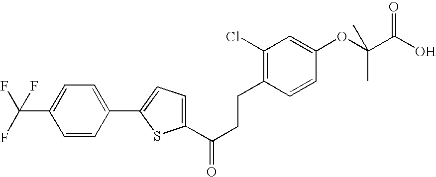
C1(C(CCC2=C(Cl)C=C(OC(C(O)=O)(C)C)C=C2)=O)=CC=C(C2=CC=C(C(F)(F)F)C=C2)S1
